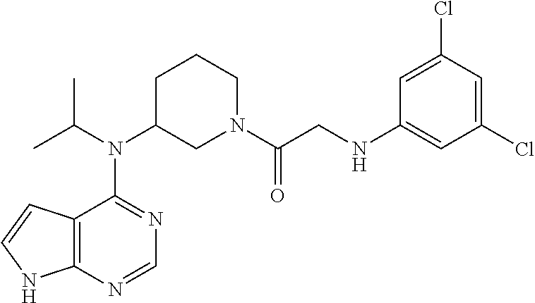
C12=C(N=CN=C1N(C1CN(C(CNC3=CC(Cl)=CC(Cl)=C3)=O)CCC1)C(C)C)NC=C2
